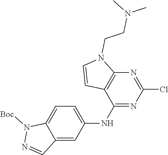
C12=C(N=C(Cl)N=C1NC1=CC=C3C(=C1)C=NN3[Boc])N(CCN(C)C)C=C2
